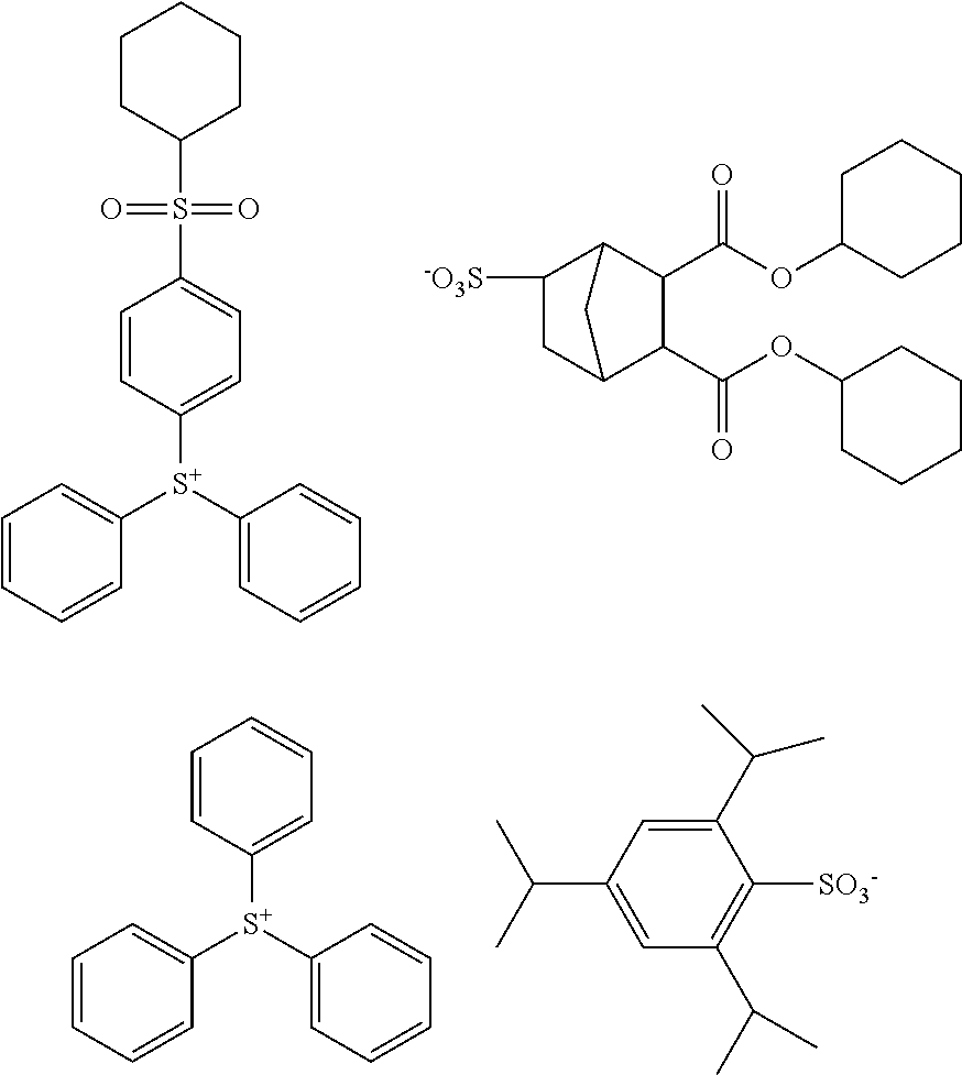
C1=CC([S+](C2=CC=CC=C2)C2=CC=CC=C2)=CC=C1S(C1CCCCC1)(=O)=O.C1([-O3S])CC2C(C(OC3CCCCC3)=O)C(C(OC3CCCCC3)=O)C1C2.C1=CC([S+](C2=CC=CC=C2)C2=CC=CC=C2)=CC=C1.C1(C(C)C)=CC(C(C)C)=CC(C(C)C)=C1[SO3-]
